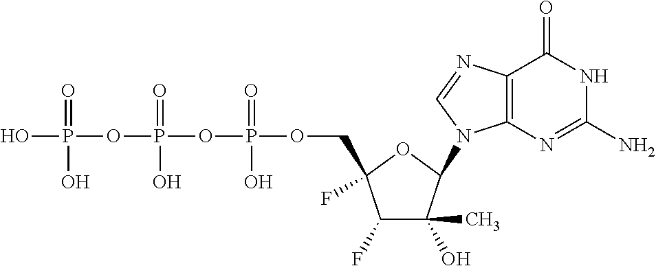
OP(=O)(OP(=O)(O)OP(=O)(O)OCC1(F)C(F)C(O)(C)C(N2C3=C(N=C2)C(=O)NC(N)=N3)O1)O
